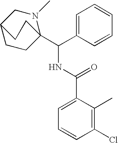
C1=CC=CC(C(NC(C2=CC=CC(Cl)=C2C)=O)C23CCC(CN2C)CC3)=C1
